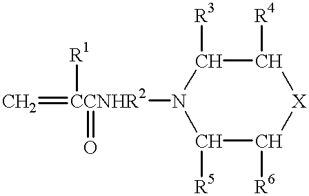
C=[CCNHR2]([R1])(=O)N1C([R5])C([R6])[X]C([R4])C1[R3]
